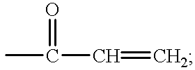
CC(=O)C=C
